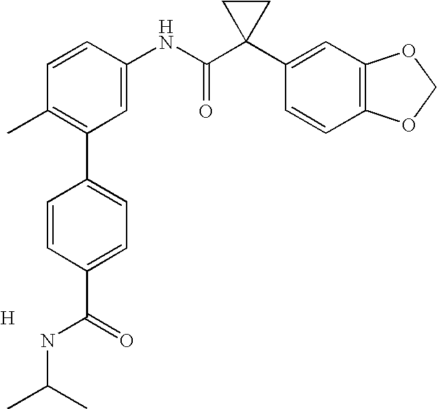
C1=CC(NC(C2(C3=CC4=C(C=C3)OCO4)CC2)=O)=CC(C2=CC=C(C(=O)NC(C)C)C=C2)=C1C.[H]
